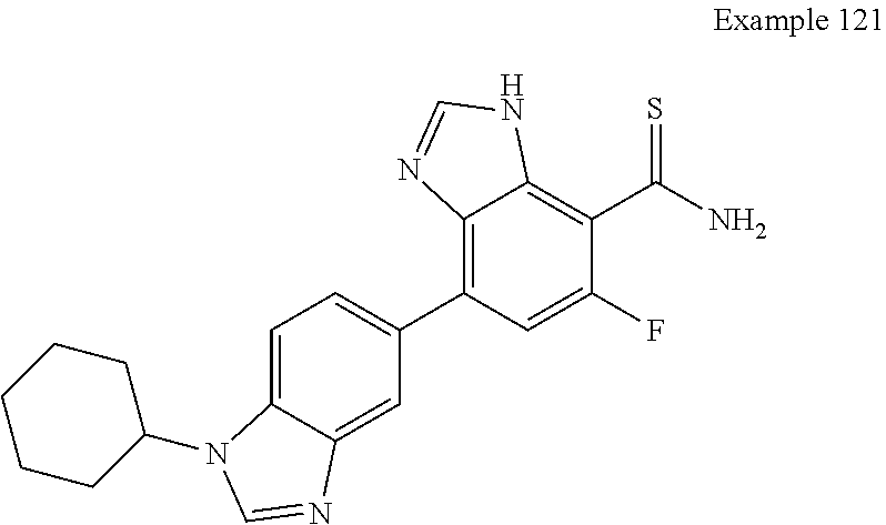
C1=C2C(=CC(C3=C4C(=C(C(N)=S)C(F)=C3)NC=N4)=C1)N=CN2C1CCCCC1
